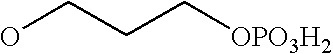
C(CC[OPO3H2])O
